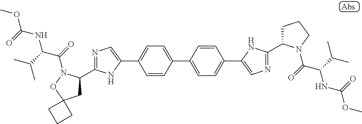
C1=CC(C2=CC=C(C3=CN=C(C4CCCN4C(=O)C(C(C)C)NC(OC)=O)N3)C=C2)=CC=C1C1=CN=C(C2CC3(ON2C(=O)C(C(C)C)NC(OC)=O)CCC3)N1
